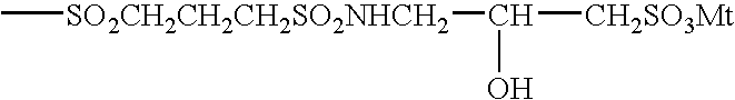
C[SO2CH2CH2CH2SO2NHCH2]C([CH2SO3Mt])O
